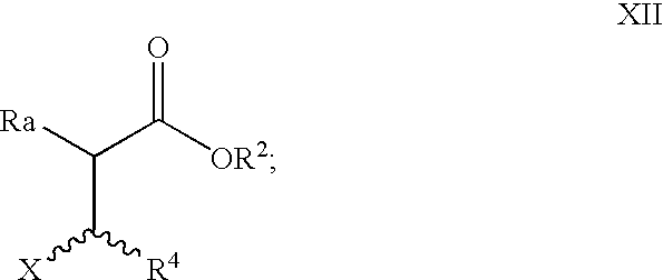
[X]C([R4])C([Ra])C([OR2])=O
